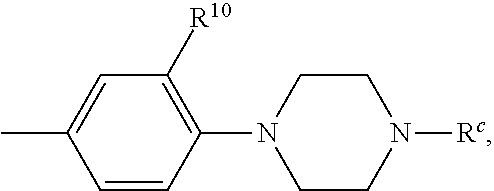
C1=CC(N2CCN([Rc])CC2)=C([R10])C=C1C
